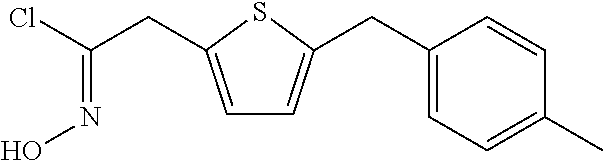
C1=C(CC(Cl)=NO)SC(CC2=CC=C(C)C=C2)=C1
